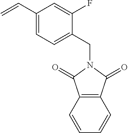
C1=CC=CC2=C1C(=O)N(CC1=CC=C(C=C)C=C1F)C2=O
